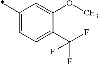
*C1=CC=C(C(F)(F)F)C(OC)=C1
